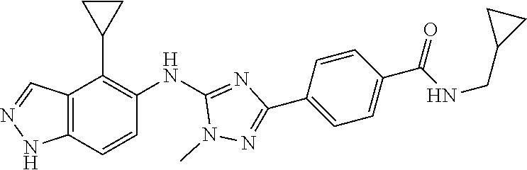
C12=C(C=CC(NC3=NC(C4=CC=C(C(NCC5CC5)=O)C=C4)=NN3C)=C1C1CC1)NN=C2
